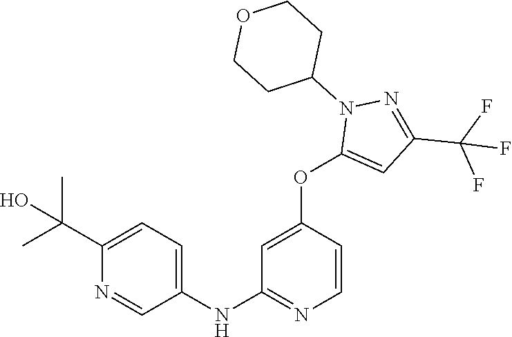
C1(NC2=NC=CC(OC3=CC(C(F)(F)F)=NN3C3CCOCC3)=C2)=CC=C(C(C)(C)O)N=C1
